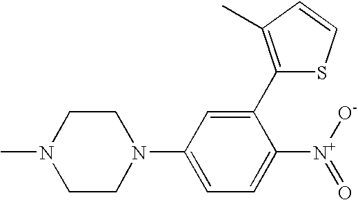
C1(C2=C(C)C=CS2)=CC(N2CCN(C)CC2)=CC=C1[N+]([O-])=O
